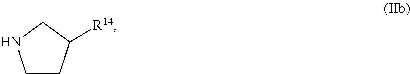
C1NCCC1[R14]
